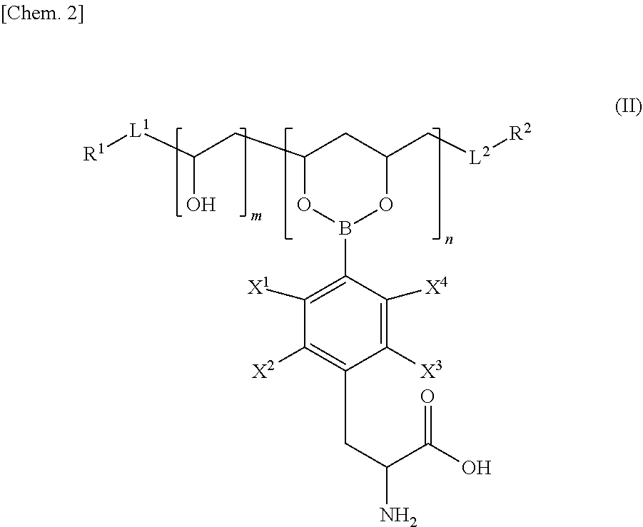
C1([X1])=C(B2OC(CC([L1][R1])O)CC(C[L2][R2])O2)C([X4])=C([X3])C(CC(N)C(O)=O)=C1[X2]
